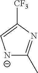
[N-]1C(C)=NC([CF3])=C1
